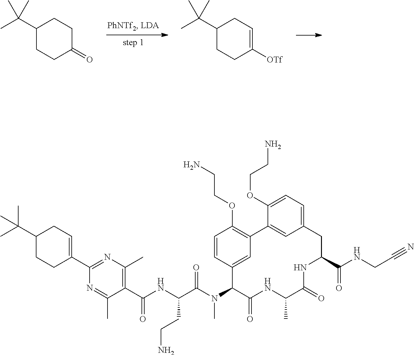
C1(C(C)(C)C)CCC(=O)CC1.C1(C(C)(C)C)CCC([OTf])=CC1.C1(C(NC(C(N(C2C(=O)NC(C)C(=O)NC(C(NCC#N)=O)CC3=CC=C(OCCN)C(=C3)C3=C(OCCN)C=CC2=C3)C)=O)CCN)=O)=C(C)N=C(C2=CCC(C(C)(C)C)CC2)N=C1C
